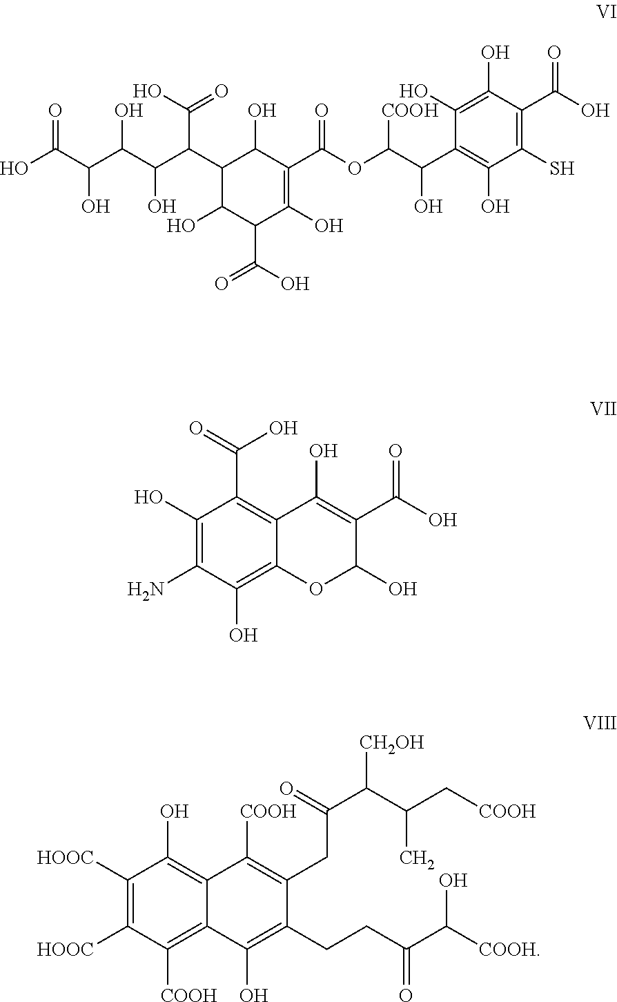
C1(C(C(C(C(C(O)=O)O)O)O)C(=O)O)C(O)C(C(O)=O)C(O)=C(C(OC(C(C2=C(O)C(S)=C(C(O)=O)C(O)=C2O)O)[COOH])=O)C1O.C1(O)=C(N)C(O)=C2C(=C1C(O)=O)C(O)=C(C(O)=O)C(O)O2.C1([HOOC])=C([HOOC])C([COOH])=C2C(=C1O)C([COOH])=C(CC(C(C(C[COOH])C)[CH2OH])=O)C(CCC(C([COOH])O)=O)=C2O
